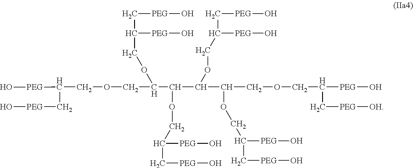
[PEG](C(COCC(C(C(C(COCC(C[PEG][OH])[PEG]O)OCC([PEG]O)C[PEG]O)OCC([PEG]O)C[PEG]O)OCC([PEG]O)C[PEG]O)OCC([PEG]O)C[PEG]O)C[PEG]O)O
